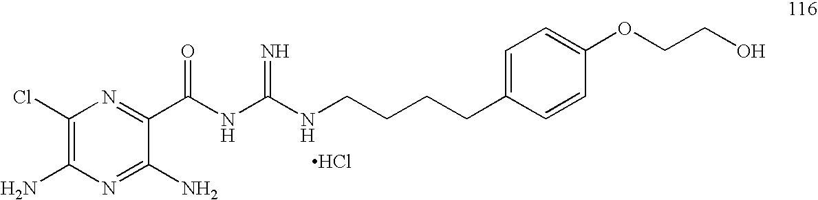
C1(Cl)=C(N)N=C(N)C(C(NC(NCCCCC2=CC=C(OCCO)C=C2)=N)=O)=N1.Cl
